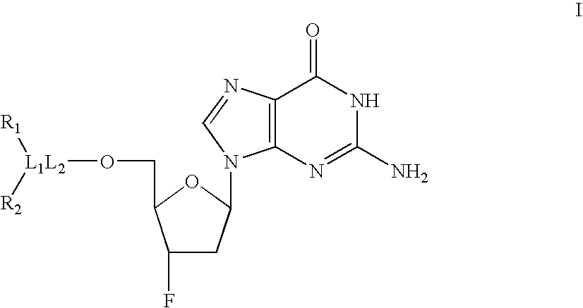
[L1L2](OCC1C(F)CC(N2C3=C(N=C2)C(=O)NC(N)=N3)O1)([R1])[R2]
